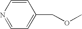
C1=CN=CC=C1COC
